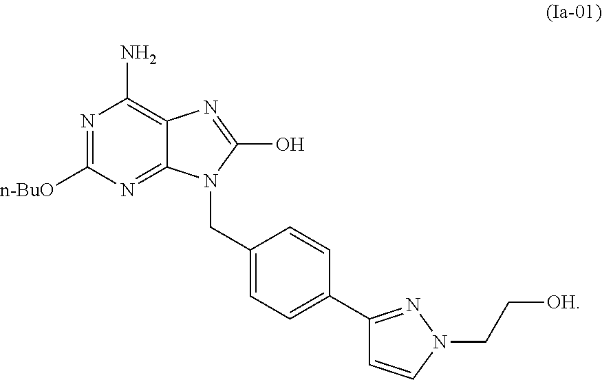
N1=C([n-BuO])N=C2C(=C1N)N=C(O)N2CC1=CC=C(C2=NN(CC[OH])C=C2)C=C1
